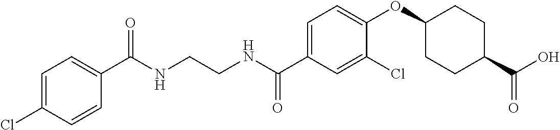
C1(C(NCCNC(C2=CC=C(OC3CCC(C(O)=O)CC3)C(Cl)=C2)=O)=O)=CC=C(Cl)C=C1
